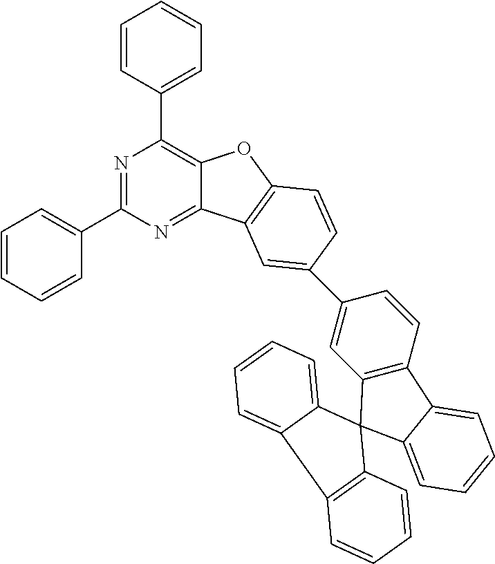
C1(C2=CC=CC=C2)=NC(C2=CC=CC=C2)=C2C(=N1)C1=C(O2)C=CC(C2=CC3=C(C=C2)C2=CC=CC=C2C32C3=CC=CC=C3C3=C2C=CC=C3)=C1
